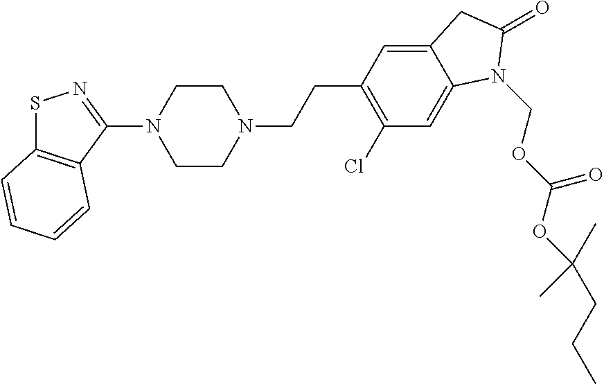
C1CN(CCC2=C(Cl)C=C3C(=C2)CC(=O)N3COC(OC(CCC)(C)C)=O)CCN1C1=NSC2=C1C=CC=C2
